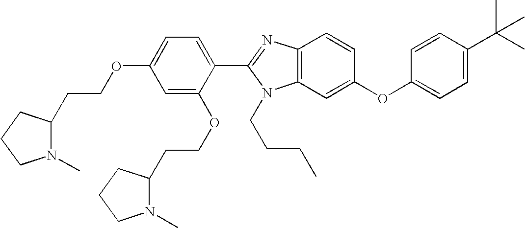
C1=C(OCCC2N(C)CCC2)C=C(OCCC2N(C)CCC2)C(C2=NC3=C(N2CCCC)C=C(OC2=CC=C(C(C)(C)C)C=C2)C=C3)=C1
